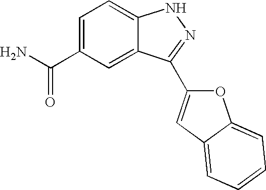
C1(C(N)=O)=CC=C2C(=C1)C(C1=CC3=CC=CC=C3O1)=NN2
